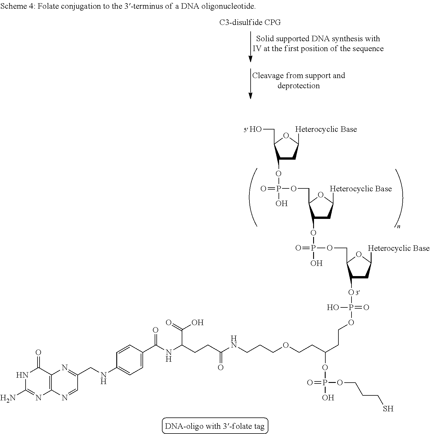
N1C(N)=NC2=C(C1=O)N=C(CNC1=CC=C(C(NC(CCC(NCCCOCCC(CCOP(OC3CC([Heterocyclic Base])OC3COP(O)(OC3CC([Heterocyclic Base])OC3COP(=O)(O)OC3CC([Heterocyclic Base])OC3CO)=O)(O)=O)OP(=O)(OCCCS)O)=O)C(=O)O)=O)C=C1)C=N2
